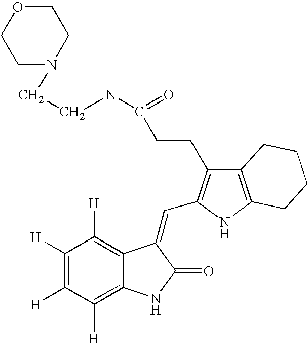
C1([H])=C([H])C([H])=C2C(=C1[H])C(=CC1=C(CCC(NCCN3CCOCC3)=O)C3=C(N1)CCCC3)C(=O)N2
